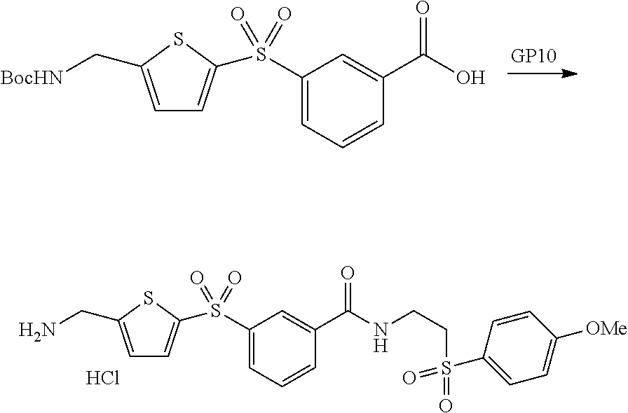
C1=C(C[BocHN])SC(S(C2=CC=CC(C(O)=O)=C2)(=O)=O)=C1.Cl.C1=C(CN)SC(S(C2=CC=CC(C(NCCS(=O)(=O)C3=CC=C([OMe])C=C3)=O)=C2)(=O)=O)=C1
